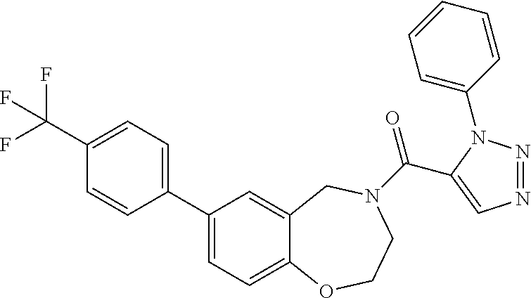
C1=C2C(=CC(C3=CC=C(C(F)(F)F)C=C3)=C1)CN(C(=O)C1=CN=NN1C1=CC=CC=C1)CCO2
